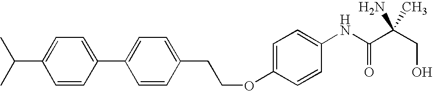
C1(C2=CC=C(C(C)C)C=C2)=CC=C(CCOC2=CC=C(NC(C(CO)(N)C)=O)C=C2)C=C1
